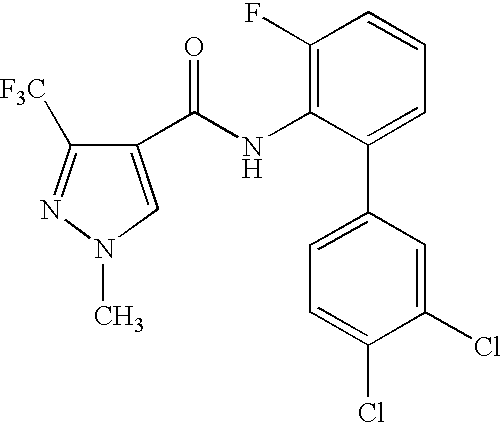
C1(C(NC2=C(F)C=CC=C2C2=CC=C(Cl)C(Cl)=C2)=O)=CN(C)N=C1[F3C]
